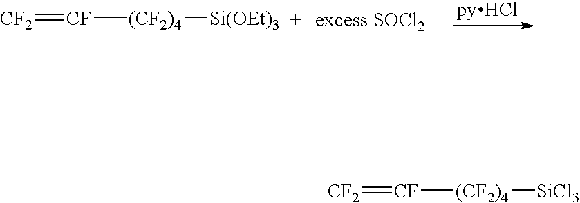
[CF2]=[CF][(CF2)4][Si(OEt)3].[CF2]=[CF][(CF2)4][SiCl3]
